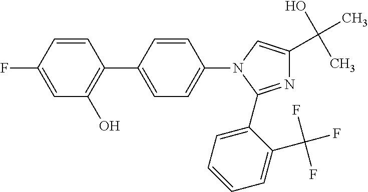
C1=C(F)C=CC(C2=CC=C(N3C(C4=CC=CC=C4C(F)(F)F)=NC(C(O)(C)C)=C3)C=C2)=C1O
